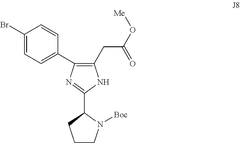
C1(Br)=CC=C(C2=C(CC(O[Me])=O)NC(C3N([Boc])CCC3)=N2)C=C1
